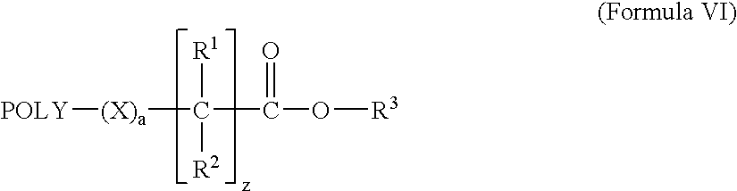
C(C(O[R3])=O)([(X)a][POLY])([R1])[R2]
